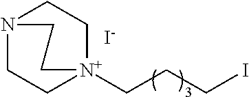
N12CC[N+](CCCI)(CC1)CC2.[I-]
